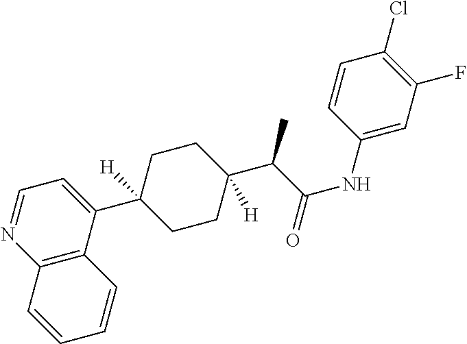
C12=C(C(C3([H])CCC(C(C(NC4=CC(F)=C(Cl)C=C4)=O)C)([H])CC3)=CC=N1)C=CC=C2
